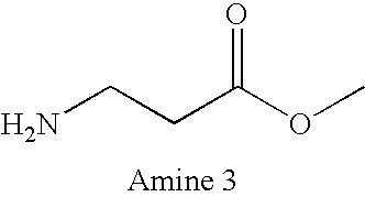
O=C(OC)CCN
